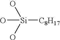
O[Si](O)(O)[C8H17]
